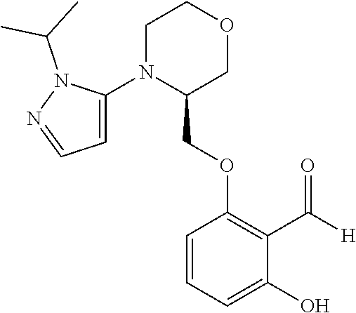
C1(COC2=C(C([H])=O)C(O)=CC=C2)COCCN1C1=CC=NN1C(C)C
